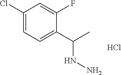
C1(Cl)=CC=C(C(C)NN)C(F)=C1.Cl
